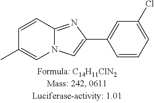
C1=CC2=NC(C3=CC(Cl)=CC=C3)=CN2C=C1C
